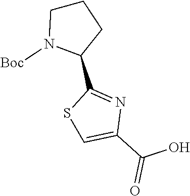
C1N([Boc])C(C2=NC(C(O)=O)=CS2)CC1
